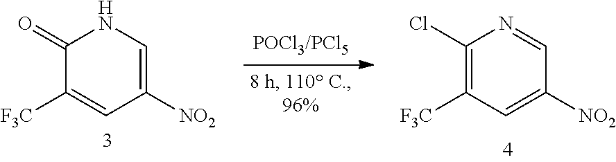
N1=CC([NO2])=CC([F3C])=C1Cl.N1C(=O)C([F3C])=CC([NO2])=C1
